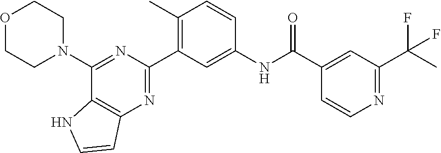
O1CCN(C2=NC(C3=C(C)C=CC(NC(C4=CC(C(F)(C)F)=NC=C4)=O)=C3)=NC3=C2NC=C3)CC1
